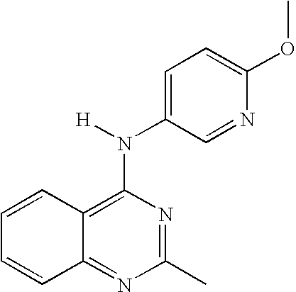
C12=NC(C)=NC(N(C3=CC=C(OC)N=C3)[H])=C1C=CC=C2
